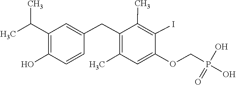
C1=C(CC2=C(C)C=C(OCP(O)(O)=O)C(I)=C2C)C=CC(O)=C1C(C)C
